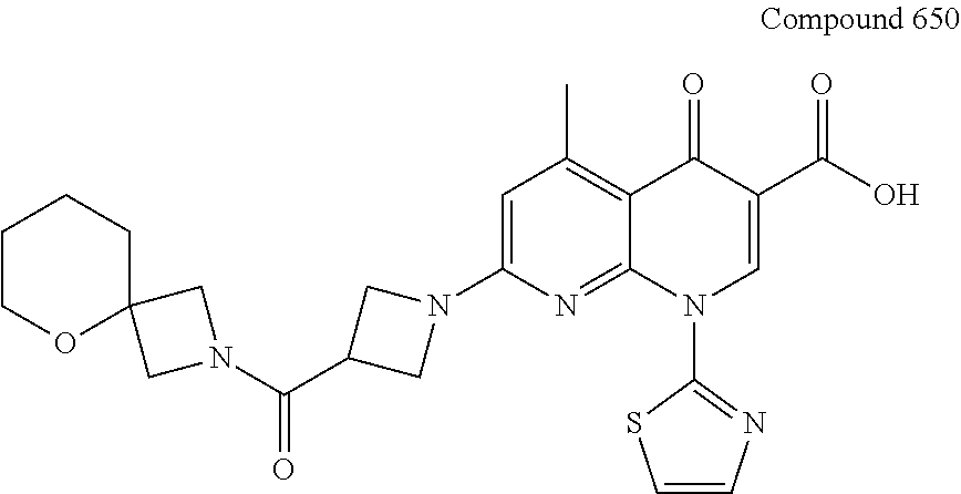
C1=C(N2CC(C(N3CC4(C3)CCCCO4)=O)C2)N=C2C(=C1C)C(=O)C(C(O)=O)=CN2C1=NC=CS1
